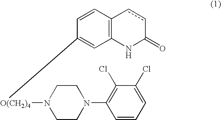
C12=C(C=CC([O(CH2)4]N3CCN(C4=C(Cl)C(Cl)=CC=C4)CC3)=C1)ccC(=O)N2
